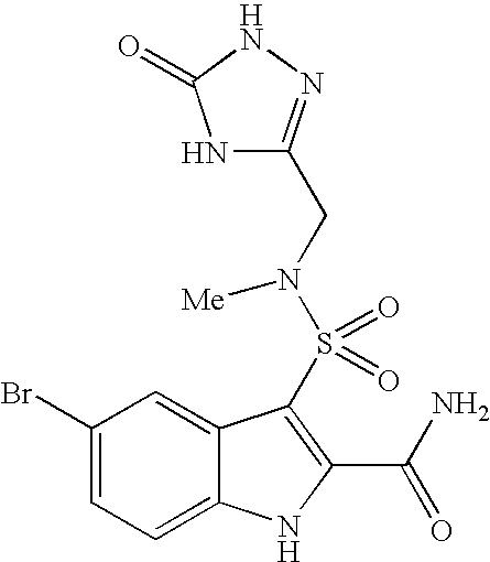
C1(Br)=CC=C2C(=C1)C(S(=O)(=O)N(CC1=NNC(=O)N1)[Me])=C(C(N)=O)N2
